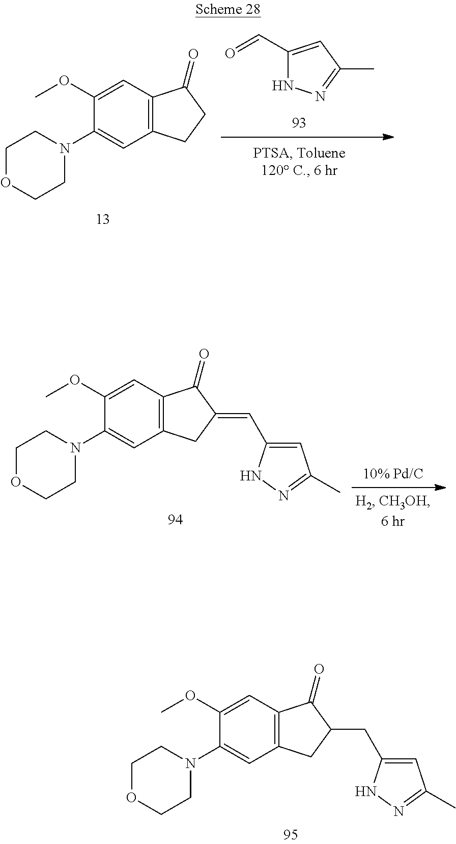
C1(C=O)=CC(C)=NN1.C12=C(CCC1=O)C=C(N1CCOCC1)C(OC)=C2.C1=C(C=C2CC3=C(C2=O)C=C(OC)C(N2CCOCC2)=C3)NN=C1C.C1=C(CC2CC3=C(C2=O)C=C(OC)C(N2CCOCC2)=C3)NN=C1C
